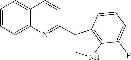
C1=CC=C2C(=C1)C=CC(C1=CNC3=C1C=CC=C3F)=N2
